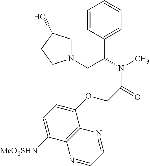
C1=CC(C(N(C)C(=O)COC2=CC=C([MeO2SHN])C3=C2N=CC=N3)CN2CC(O)CC2)=CC=C1
